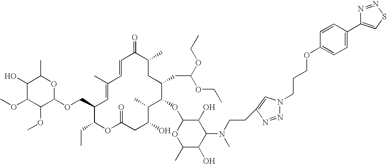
C1(O)C(OC)C(OC)C(OCC2C(CC)OC(=O)CC(O)C(C)C(OC3C(O)C(N(CCC4=CN(CCCOC5=CC=C(C6=CSN=N6)C=C5)N=N4)C)C(O)C(C)O3)C(CC(OCC)OCC)CC(C)C(=O)C=CC(C)=C2)OC1C
